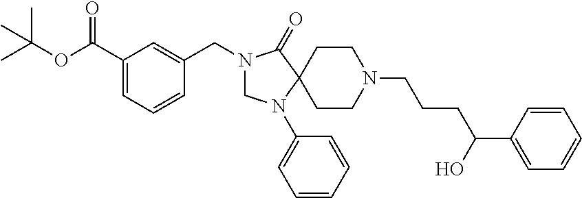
N1(CC2=CC(C(OC(C)(C)C)=O)=CC=C2)CN(C2=CC=CC=C2)C2(C1=O)CCN(CCCC(O)C1=CC=CC=C1)CC2
